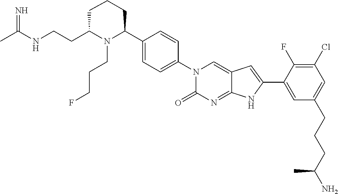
CC(NCCC1N(CCCF)C(C2=CC=C(N3C(=O)N=C4C(=C3)C=C(C3=CC(CCCC(N)C)=CC(Cl)=C3F)N4)C=C2)CCC1)=N
